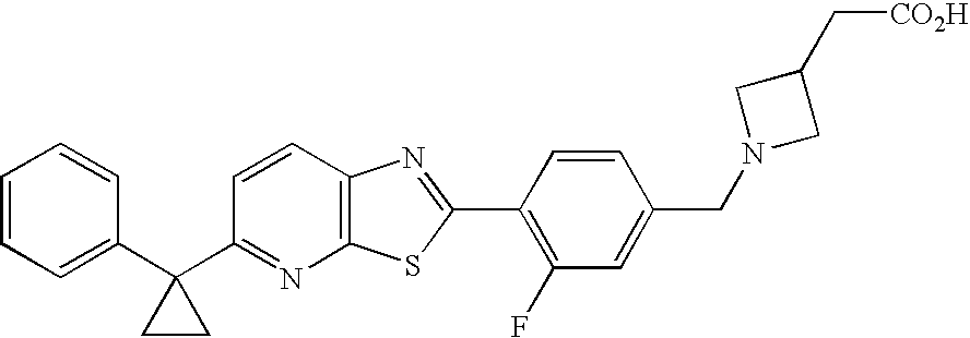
C1=CC=C(C2(C3=NC4=C(C=C3)N=C(C3=C(F)C=C(CN5CC(C[CO2H])C5)C=C3)S4)CC2)C=C1
